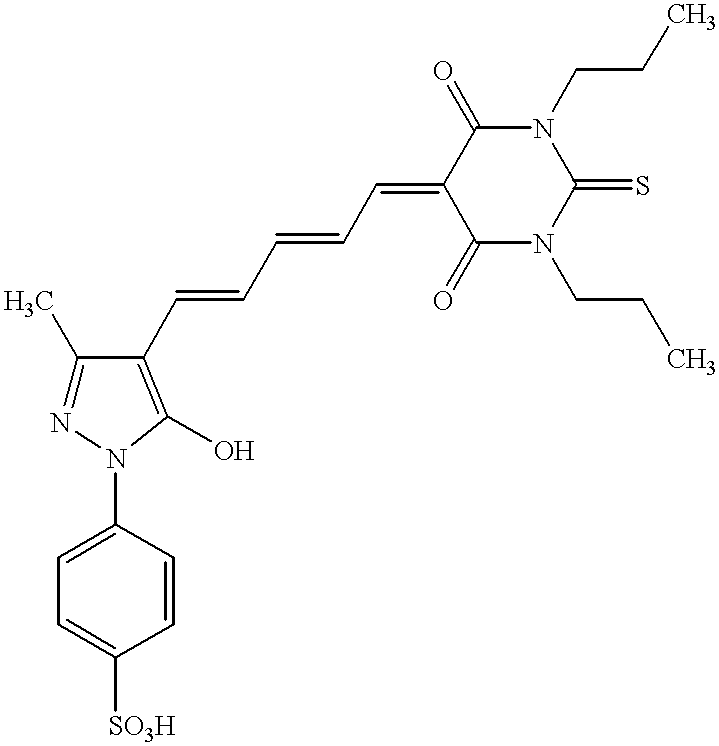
C1=C([SO3H])C=CC(N2N=C(C)C(C=CC=CC=C3C(=O)N(CCC)C(=S)N(CCC)C3=O)=C2O)=C1
